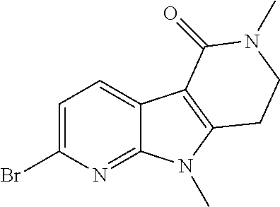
C12=NC(Br)=CC=C1C1=C(N2C)CCN(C)C1=O
